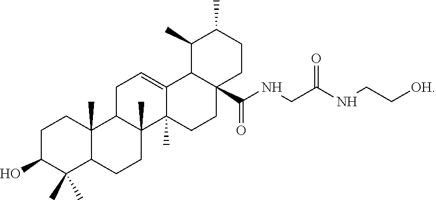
C1C(O)C(C)(C)C2C(C)(C1)C1C(C)(CC2)C2(C)C(=CC1)C1C(C(NCC(NCC[OH])=O)=O)(CC2)CCC(C)C1C
